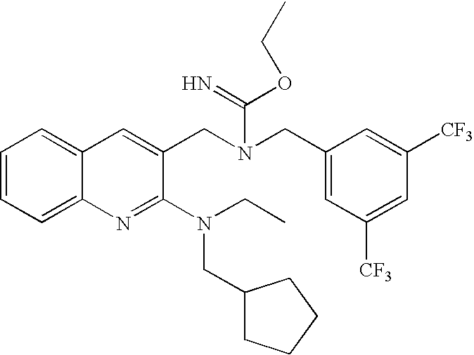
C1=CC=C2C(=C1)C=C(CN(CC1=CC([CF3])=CC([CF3])=C1)C(=N)OCC)C(N(CC)CC1CCCC1)=N2
